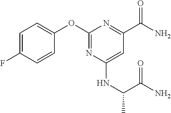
C1=C(F)C=CC(OC2=NC(NC(C)C(N)=O)=CC(C(N)=O)=N2)=C1
